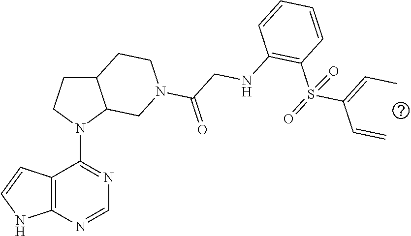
N1(C2=NC=NC3=C2C=CN3)C2C(CC1)CCN(C(CNC1=C(S(C(C=C)=CC)(=O)=O)C=CC=C1)=O)C2
